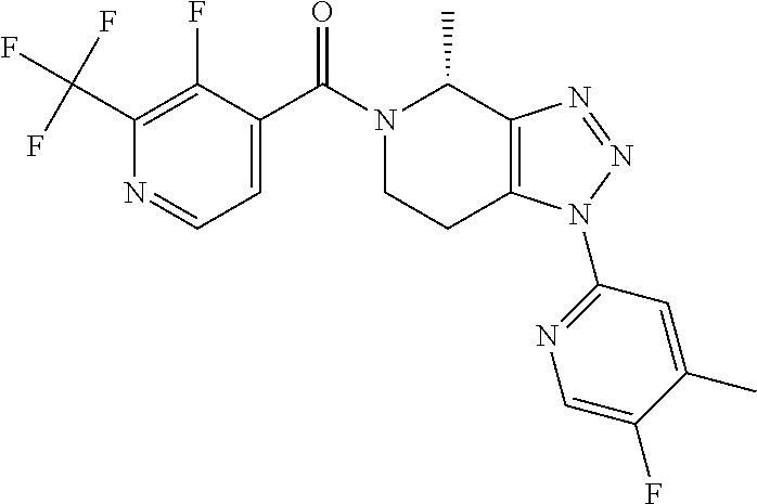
C1=C(C(N2CCC3=C(C2C)N=NN3C2=NC=C(F)C(C)=C2)=O)C(F)=C(C(F)(F)F)N=C1
